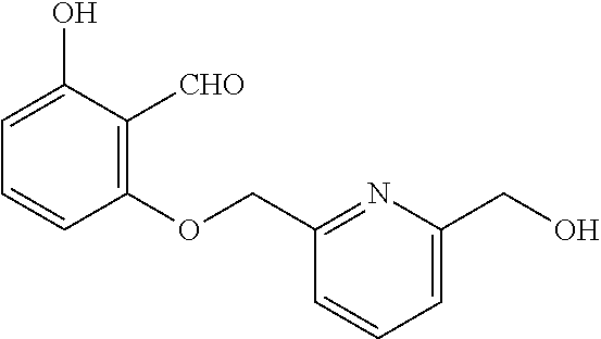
C1=C(O)C([CHO])=C(OCC2=NC(CO)=CC=C2)C=C1
